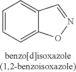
C1=CC=C2C(=C1)C=NO2
